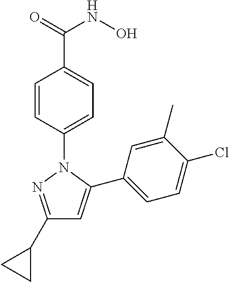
C1(C2CC2)=NN(C2=CC=C(C(=O)NO)C=C2)C(C2=CC=C(Cl)C(C)=C2)=C1
